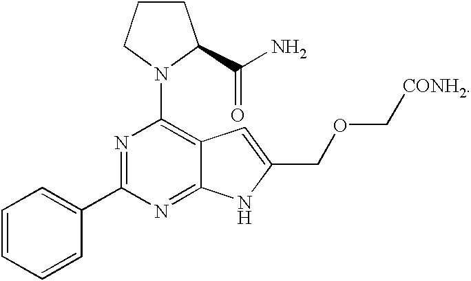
C1=CC=CC(C2=NC(N3CCCC3C(=O)N)=C3C(=N2)NC(COC[CONH2])=C3)=C1
